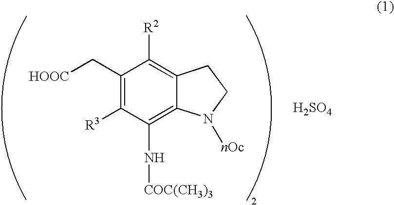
C1(C[HOOC])=C([R3])C(N[COC(CH3)3])=C2C(=C1[R2])CCN2[nOc].[H2SO4]
